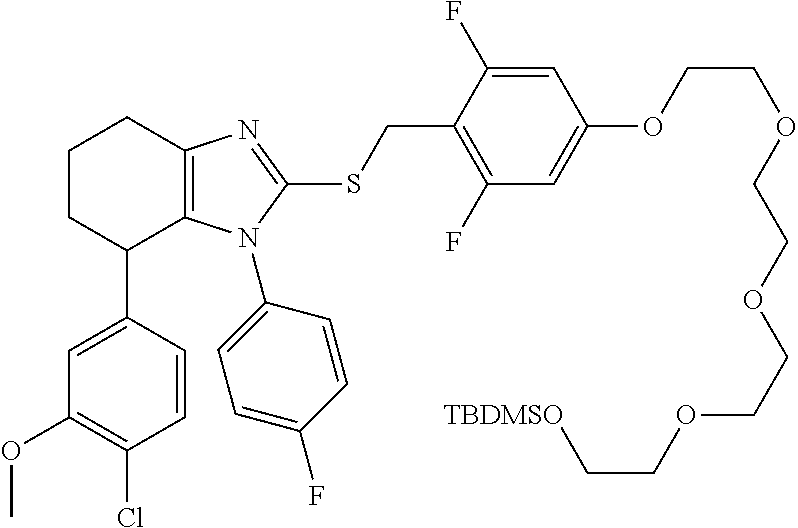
C1(N2C3=C(CCCC3C3=CC(OC)=C(Cl)C=C3)N=C2SCC2=C(F)C=C(OCCOCCOCCOCC[TBDMSO])C=C2F)=CC=C(F)C=C1
